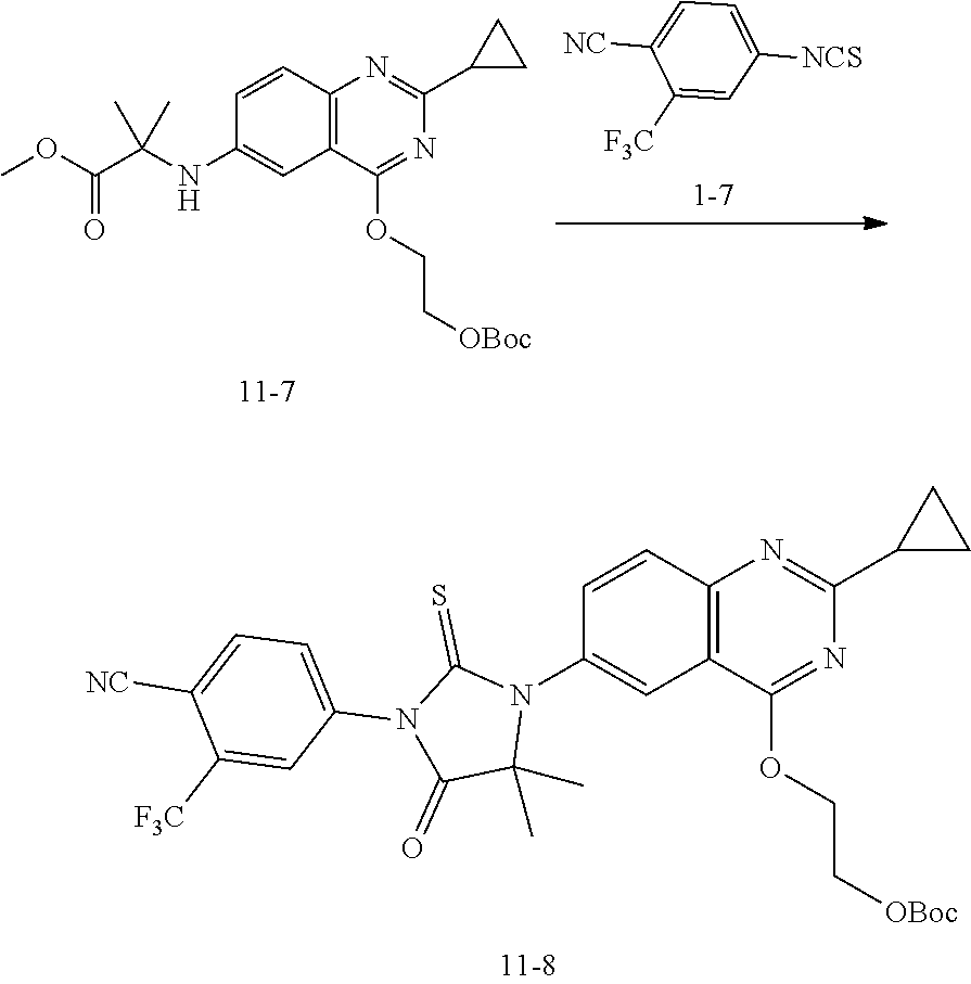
C1=CC(N2C(=S)N(C3=CC=C([NC])C([F3C])=C3)C(=O)C2(C)C)=CC2=C1N=C(C1CC1)N=C2OCC[OBoc].C1=C([NCS])C=C([F3C])C([NC])=C1.C1=CC2=C(C=C1NC(C(OC)=O)(C)C)C(OCC[OBoc])=NC(C1CC1)=N2
